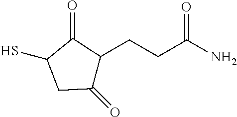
SC1CC(=O)C(CCC(N)=O)C1=O
